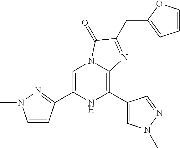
C1=C(C2=NN(C)C=C2)NC(C2=CN(C)N=C2)=C2N1C(=O)C(CC1=CC=CO1)=N2
